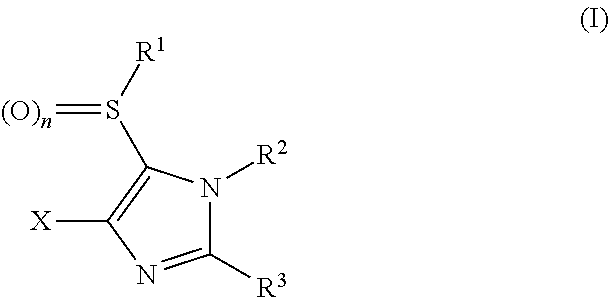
C1([R3])=NC([X])=C(S(=[(O)n])[R1])N1[R2]
